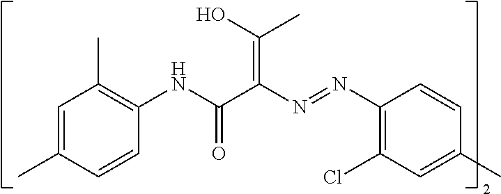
C1=C(C)C=CC(NC(C(N=NC2=C(Cl)C=C(C)C=C2)=C(O)C)=O)=C1C
